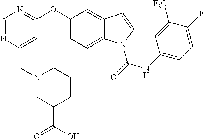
O(C1=CC=C2C(=C1)C=CN2C(NC1=CC=C(F)C([F3C])=C1)=O)C1=NC=NC(CN2CC(C(O)=O)CCC2)=C1
